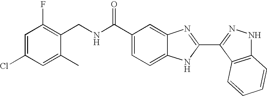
C1(C(NCC2=C(F)C=C(Cl)C=C2C)=O)=CC=C2C(=C1)N=C(C1=NNC3=C1C=CC=C3)N2
